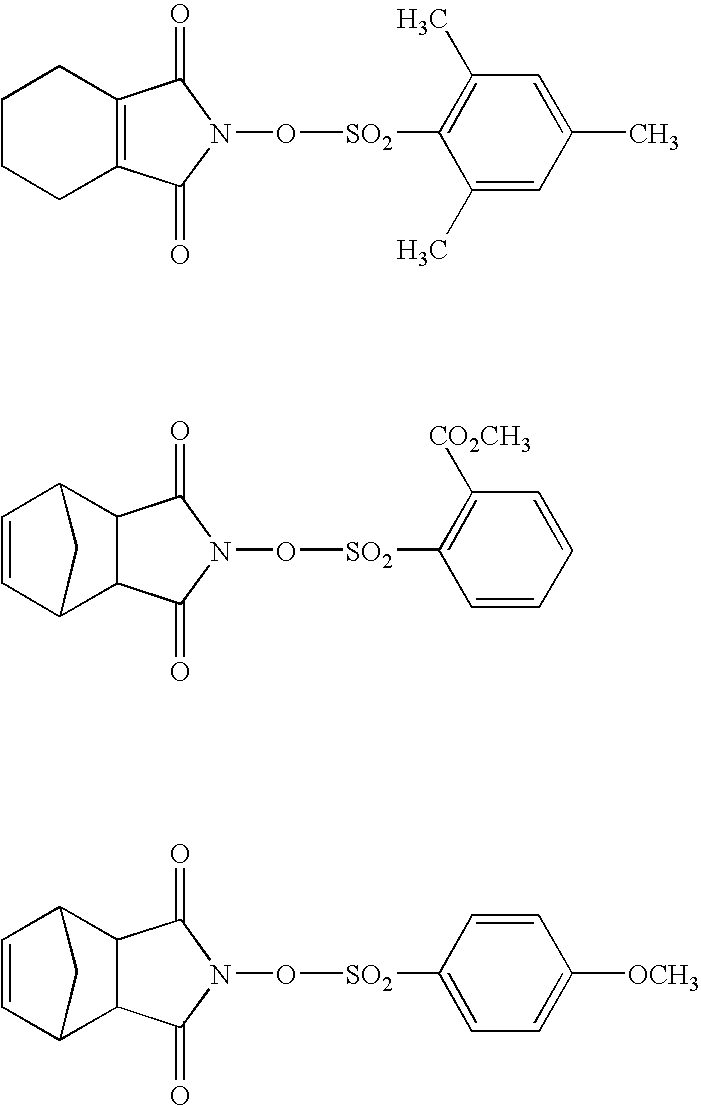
C1CCC2=C(C1)C(=O)N(O[SO2]C1=C(C)C=C(C)C=C1C)C2=O.C1=CC2C3C(C1C2)C(=O)N(O[SO2]C1=C([CO2CH3])C=CC=C1)C3=O.C1=CC2C3C(C1C2)C(=O)N(O[SO2]C1=CC=C([OCH3])C=C1)C3=O
